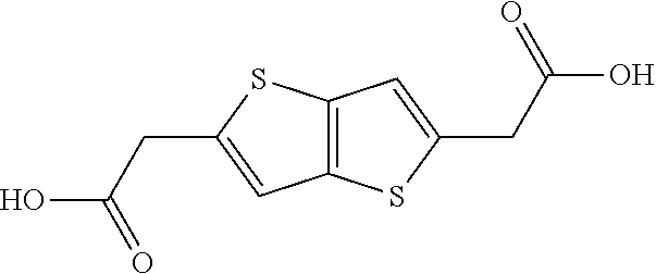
C12=C(SC(CC(O)=O)=C1)C=C(CC(O)=O)S2
